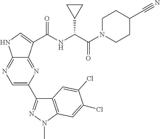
C12=NC(C3=NN(C)C4=C3C=C(Cl)C(Cl)=C4)=CN=C1NC=C2C(NC(C(N1CCC(C#N)CC1)=O)C1CC1)=O
